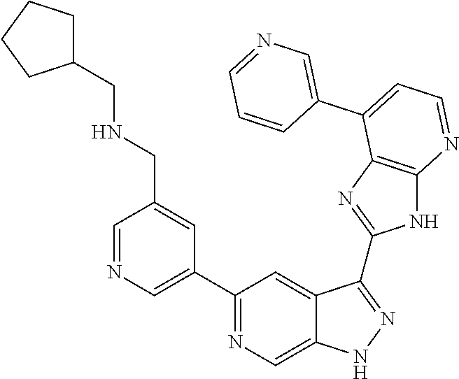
C1=NC=C(C2=NC=C3C(=C2)C(C2=NC4=C(N2)N=CC=C4C2=CN=CC=C2)=NN3)C=C1CNCC1CCCC1
